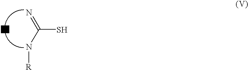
SC(N[R])=N.[A]
